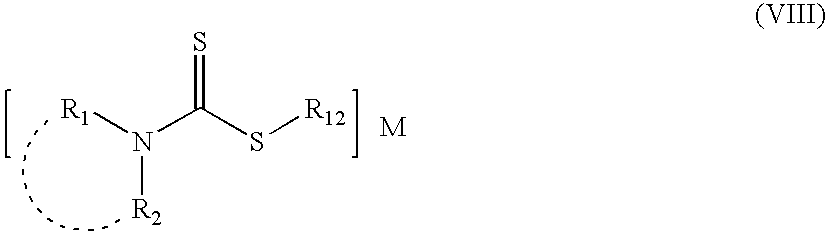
[R1]N(C(S[R12])=S)[R2].[M]
